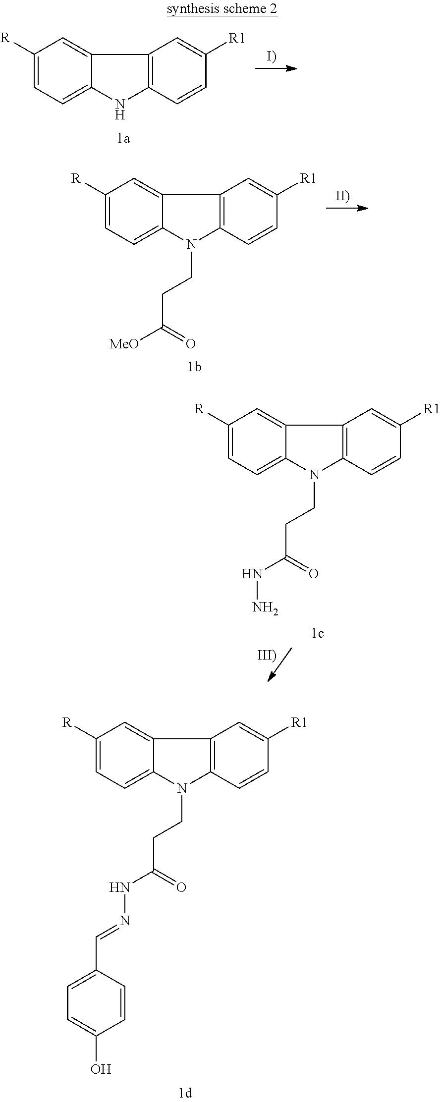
C1([R])=CC=C2C(=C1)C1=C(N2)C=CC([R1])=C1.C1([R])=CC=C2C(=C1)C1=C(N2CCC([MeO])=O)C=CC([R1])=C1.C1([R])=CC=C2C(=C1)C1=C(N2CCC(NN)=O)C=CC([R1])=C1.C1([R])=CC=C2C(=C1)C1=C(N2CCC(NN=CC2=CC=C(O)C=C2)=O)C=CC([R1])=C1
